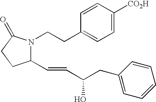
C1(C=CC(CC2=CC=CC=C2)O)N(CCC2=CC=C([CO2H])C=C2)C(=O)CC1
